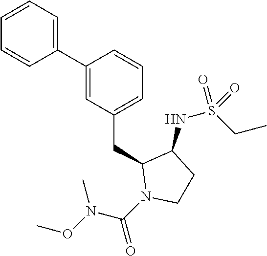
C1(C2=CC(CC3N(C(N(OC)C)=O)CCC3NS(CC)(=O)=O)=CC=C2)=CC=CC=C1
